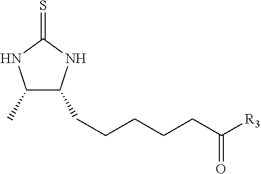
C1(C)C(CCCCCC([R3])=O)NC(=S)N1
